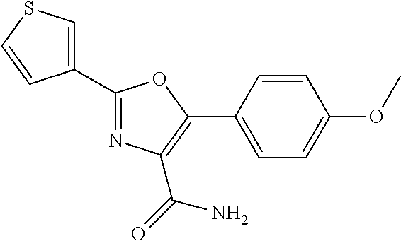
N1=C(C2=CSC=C2)OC(C2=CC=C(OC)C=C2)=C1C(=O)N
